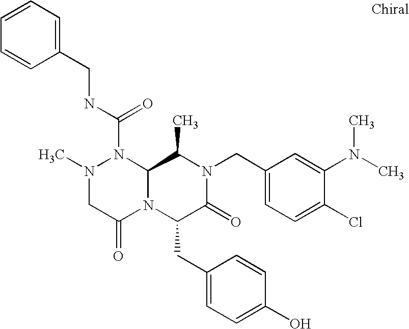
N1(C(NCC2=CC=CC=C2)=O)N(C)CC(=O)N2C1C(C)N(CC1=CC=C(Cl)C(N(C)C)=C1)C(=O)C2CC1=CC=C(O)C=C1
